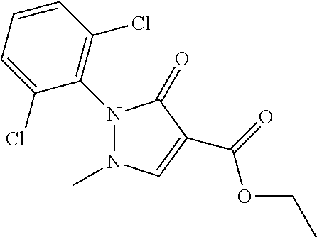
C1=CC=C(Cl)C(N2N(C)C=C(C(=O)OCC)C2=O)=C1Cl
